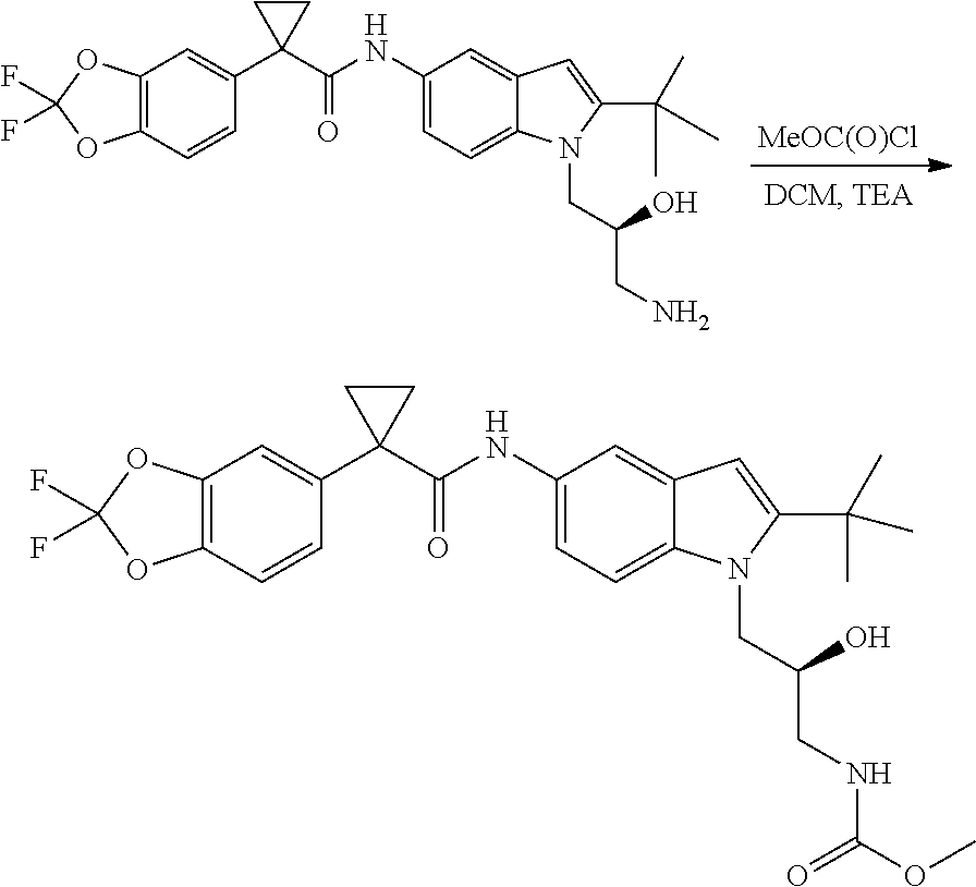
[MeOC(O)Cl].C12=C(C=CC(C3(C(NC4=CC=C5C(=C4)C=C(C(C)(C)C)N5CC(O)CN)=O)CC3)=C1)OC(F)(F)O2.C12=C(C=CC(C3(C(NC4=CC=C5C(=C4)C=C(C(C)(C)C)N5CC(O)CNC(OC)=O)=O)CC3)=C1)OC(F)(F)O2
